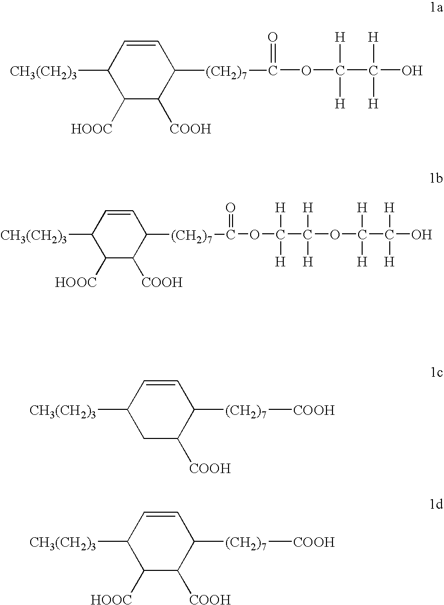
C1([HOOC])C([COOH])C([(CH2)7]C(OC([H])([H])C([H])([H])O)=O)C=CC1[CH3(CH2)3].C1([HOOC])C([COOH])C([(CH2)7]C(OC([H])([H])C([H])([H])OC([H])([H])C([H])([H])O)=O)C=CC1[CH3(CH2)3].C1C([COOH])C([(CH2)7][COOH])C=CC1[CH3(CH2)3].C1([HOOC])C([COOH])C([(CH2)7][COOH])C=CC1[CH3(CH2)3]
